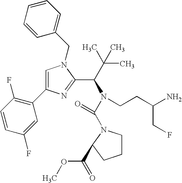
C1=CC(F)=CC(C2=CN(CC3=CC=CC=C3)C(C(C(C)(C)C)N(C(=O)N3CCCC3C(=O)OC)CCC(N)CF)=N2)=C1F
